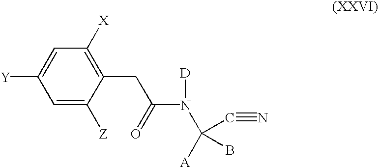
C1=C([Z])C(CC(=O)N([D])C([A])(C#N)B)=C([X])C=C1[Y]
